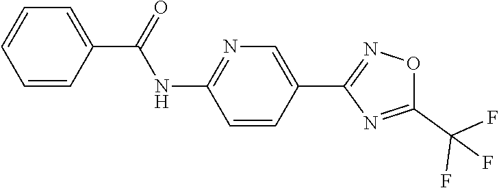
N(C1=NC=C(C2=NOC(C(F)(F)F)=N2)C=C1)C(=O)C1=CC=CC=C1
